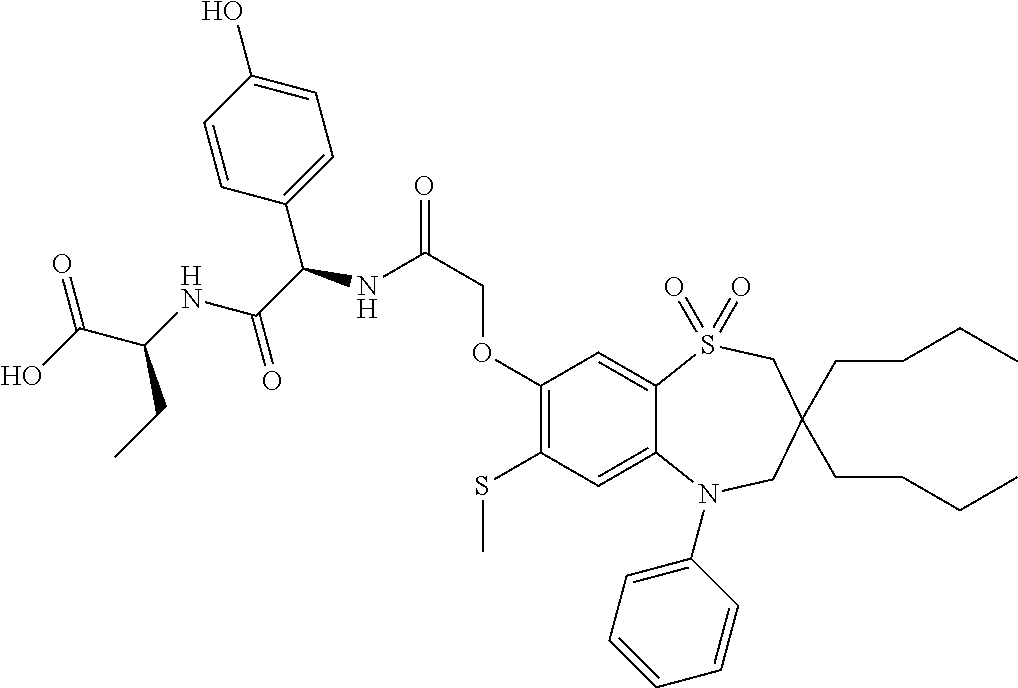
C1(OCC(=O)NC(C(NC(C(O)=O)CC)=O)C2=CC=C(O)C=C2)=C(SC)C=C2C(=C1)S(=O)(=O)CC(CCCC)(CCCC)CN2C1=CC=CC=C1
